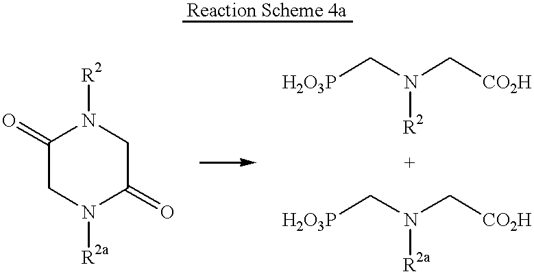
C1(=O)CN([R2a])C(=O)CN1[R2].[H2O3P]CN(C[CO2H])[R2].[H2O3P]CN(C[CO2H])[R2a]
